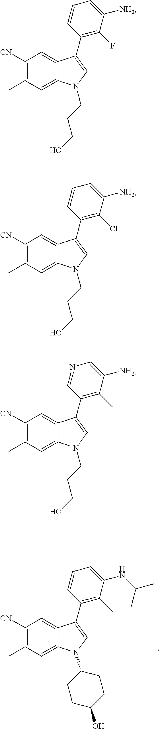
C1([CN])=C(C)C=C2C(=C1)C(C1=C(C)C(NC(C)C)=CC=C1)=CN2C1CCC(O)CC1.C1([CN])=C(C)C=C2C(=C1)C(C1=C(F)C([NH2])=CC=C1)=CN2CCCO.C1([CN])=C(C)C=C2C(=C1)C(C1=C(Cl)C([NH2])=CC=C1)=CN2CCCO.C1([CN])=C(C)C=C2C(=C1)C(C1=C(C)C([NH2])=CN=C1)=CN2CCCO
